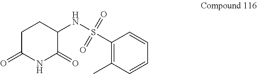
C1(S(NC2CCC(=O)NC2=O)(=O)=O)=C(C)C=CC=C1
